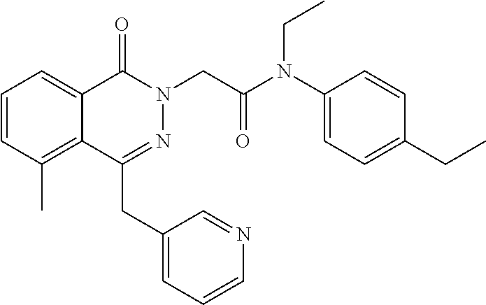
C1=CC(C)=C2C(=C1)C(=O)N(CC(N(C1=CC=C(CC)C=C1)CC)=O)N=C2CC1=CC=CN=C1
